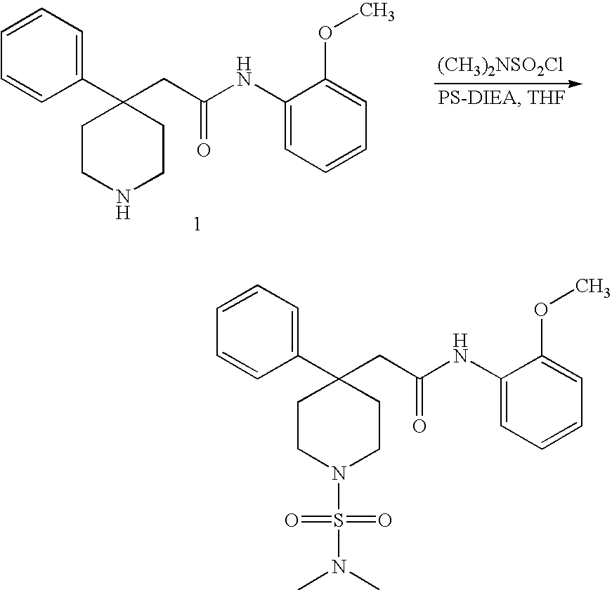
[(CH3)2NSO2Cl].C1CNCCC1(CC(NC1=CC=CC=C1OC)=O)C1=CC=CC=C1.C1CN(S(N(C)C)(=O)=O)CCC1(CC(NC1=CC=CC=C1OC)=O)C1=CC=CC=C1
